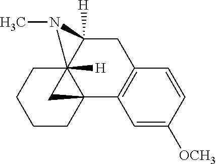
C1234([H])CCCCC1(C1=C(CC2([H])N3C)C=CC([OCH3])=C1)C4
